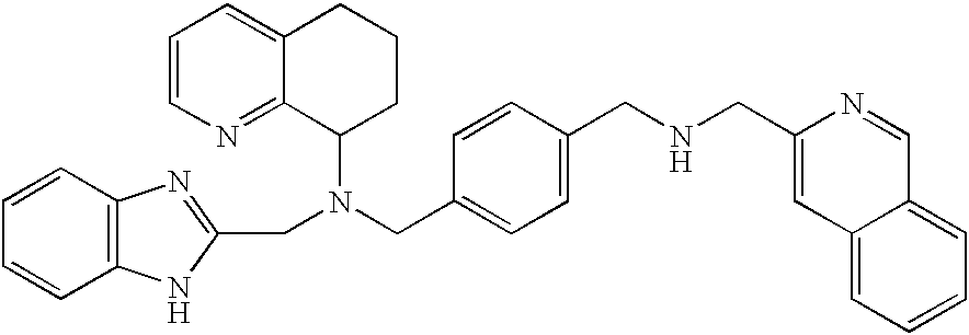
C1=CN=C2C(=C1)CCCC2N(CC1=CC=C(CNCC2=CC3=CC=CC=C3C=N2)C=C1)CC1=NC2=C(N1)C=CC=C2
